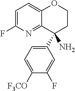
C1=C(F)N=C2C(=C1)OCCC2(C1=CC=C([F3CO])C(F)=C1)N
